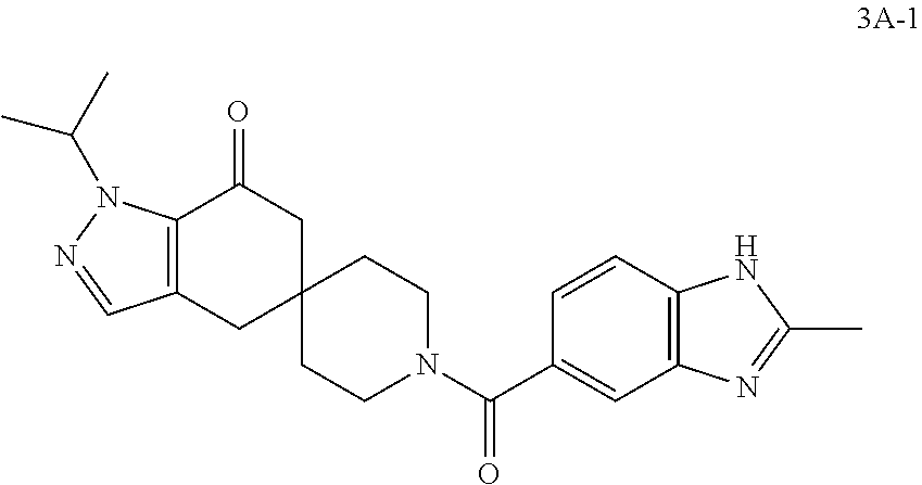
C12=C(C=CC(C(N3CCC4(CC3)CC(=O)C3=C(C4)C=NN3C(C)C)=O)=C1)NC(C)=N2
